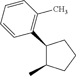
C1(C2=C(C)C=CC=C2)C(C)CCC1
